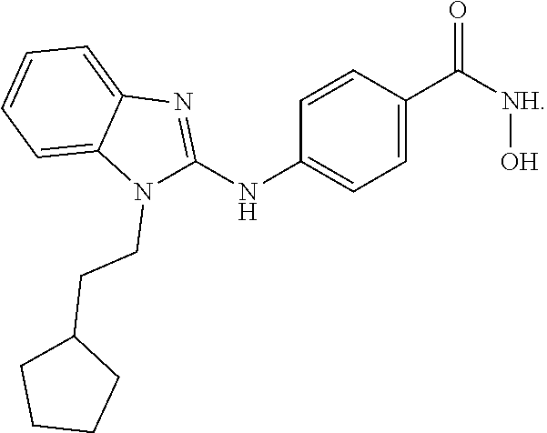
C1=CC(C([NH]O)=O)=CC=C1NC1=NC2=CC=CC=C2N1CCC1CCCC1
